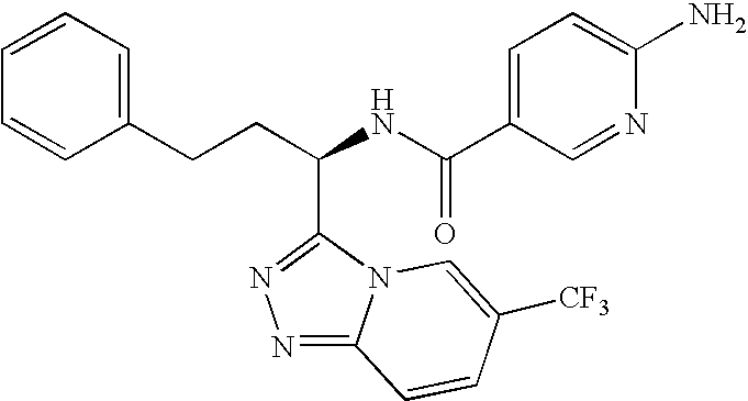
N1=C2N(C(C(CCC3=CC=CC=C3)NC(C3=CC=C(N)N=C3)=O)=N1)C=C([CF3])C=C2
